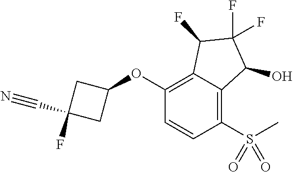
C1(OC2CC(F)(C#N)C2)=C2C(=C(S(=O)(C)=O)C=C1)C(O)C(F)(F)C2F
